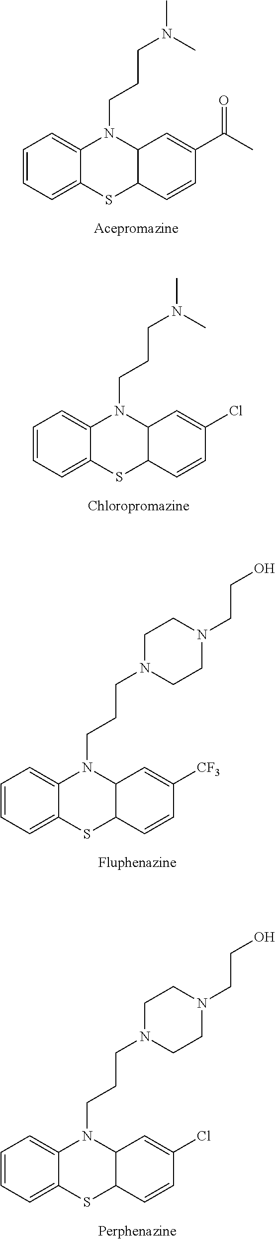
C1=CC=C2C(=C1)N(CCCN(C)C)C1C(S2)C=CC(C(C)=O)=C1.C1=CC=C2C(=C1)N(CCCN(C)C)C1C(S2)C=CC(Cl)=C1.C1=CC=C2C(=C1)N(CCCN1CCN(CCO)CC1)C1C(S2)C=CC([CF3])=C1.C1=CC=C2C(=C1)N(CCCN1CCN(CCO)CC1)C1C(S2)C=CC(Cl)=C1
